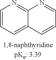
C1=CC=C2C(=N1)N=CC=C2
